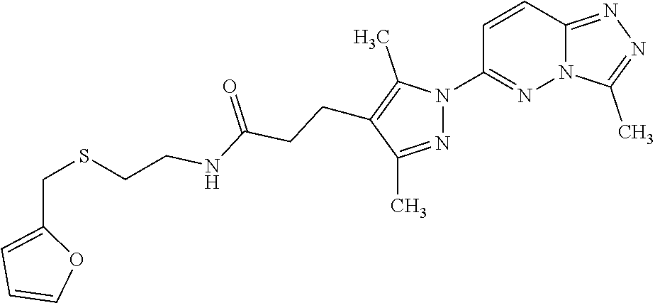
C12=NN=C(C)N1N=C(N1N=C(C)C(CCC(NCCSCC3=CC=CO3)=O)=C1C)C=C2
